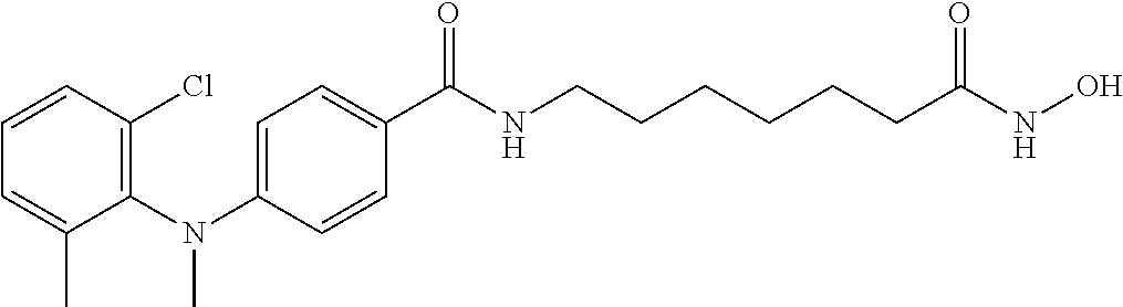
C1(N(C2=CC=C(C(NCCCCCCC(NO)=O)=O)C=C2)C)=C(Cl)C=CC=C1C
